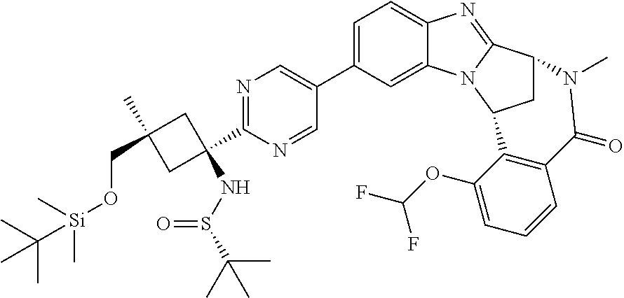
N1=C(C2(NS(C(C)(C)C)=O)CC(C)(CO[Si](C)(C)C(C)(C)C)C2)N=CC(C2=CC=C3C(=C2)N2C(=N3)C3CC2C2=C(C=CC=C2OC(F)F)C(=O)N3C)=C1
